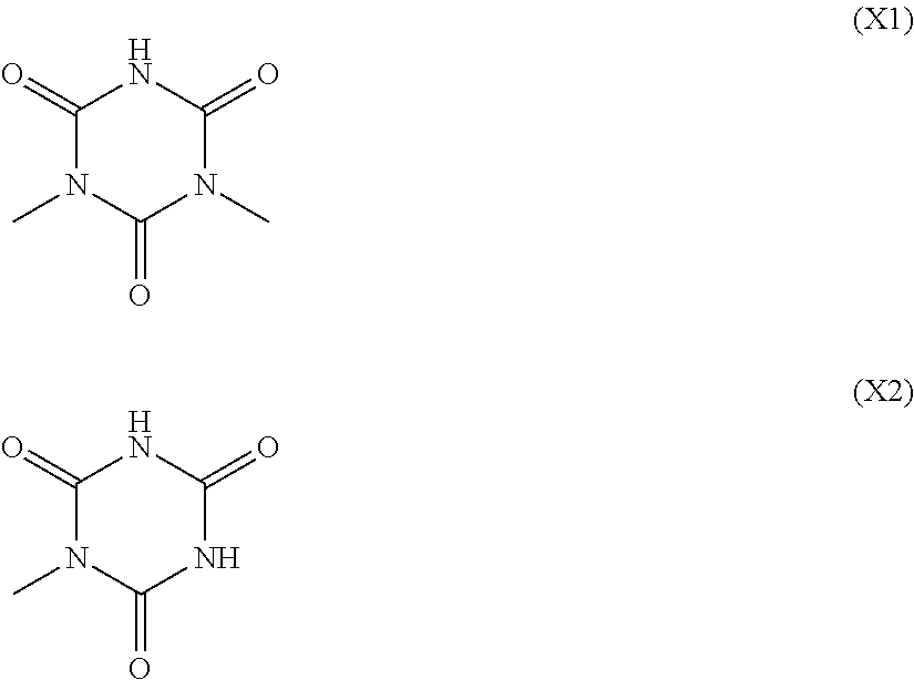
C1(=O)N(C)C(=O)N(C)C(=O)N1.C1(=O)N(C)C(=O)NC(=O)N1
